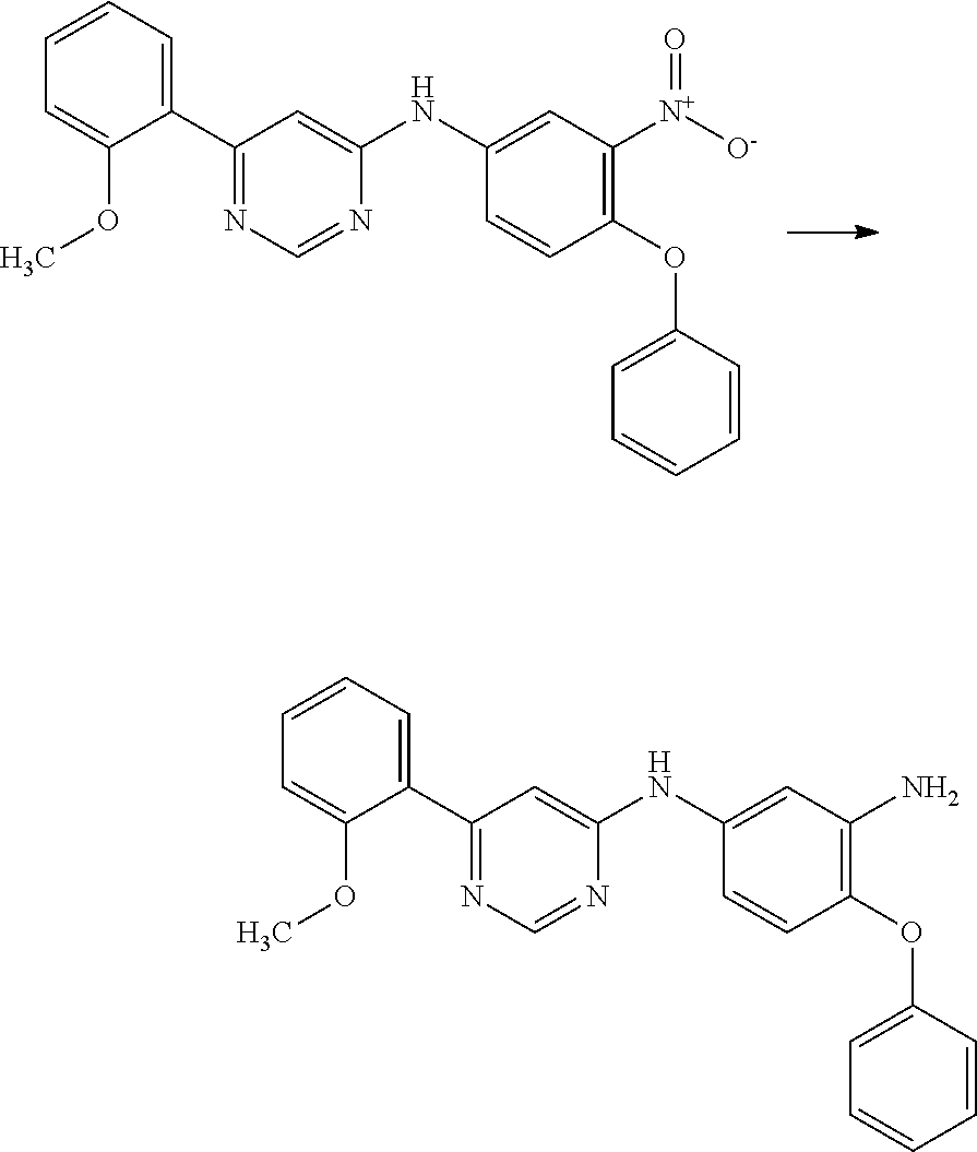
C1(C2=NC=NC(NC3=CC([N+](=O)[O-])=C(OC4=CC=CC=C4)C=C3)=C2)=CC=CC=C1OC.C1(C2=NC=NC(NC3=CC(N)=C(OC4=CC=CC=C4)C=C3)=C2)=CC=CC=C1OC
